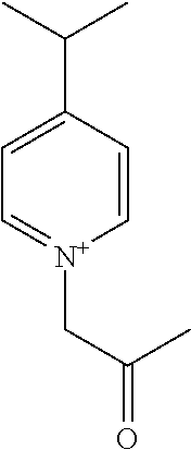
C1(C(C)C)=CC=[N+](CC(=O)C)C=C1
